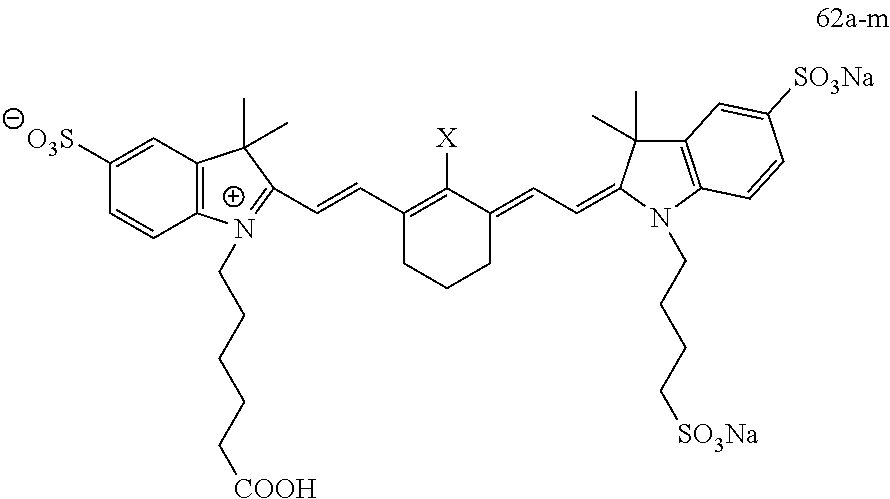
C1([O3S])=CC2=C(C=C1)[N+](CCCCC[COOH])=C(C=CC1=C([X])C(=CC=C3C(C)(C)C4=C(N3CCCC[SO3Na])C=CC([SO3Na])=C4)CCC1)C2(C)C
